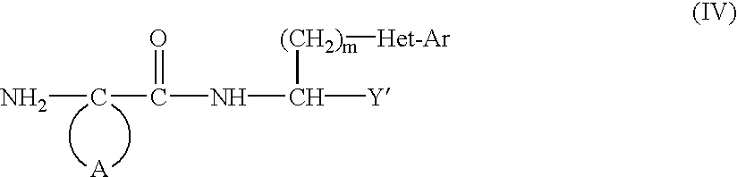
NCC(=O)NC([(CH2)m][Het-Ar])[Y].[A]
